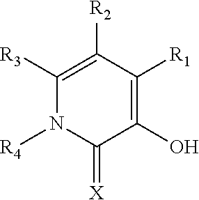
C1([R3])=C([R2])C([R1])=C(O)C(=[X])N1[R4]
